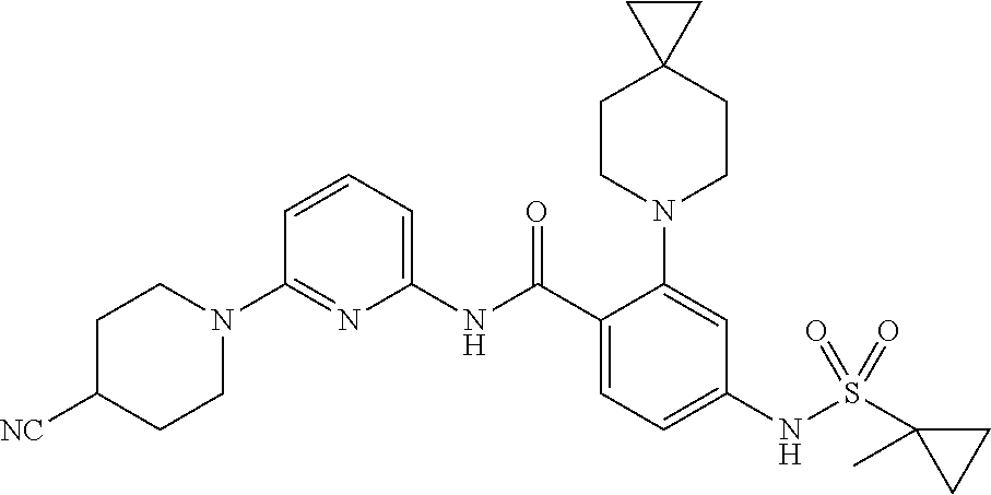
C1(N2CCC([NC])CC2)=NC(NC(C2=CC=C(NS(C3(C)CC3)(=O)=O)C=C2N2CCC3(CC2)CC3)=O)=CC=C1
